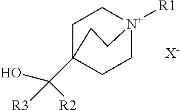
C1C[N+]2([R1])CCC1(C(O)([R3])[R2])CC2.[X-]
